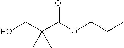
O(C(C(CO)(C)C)=O)CCC
